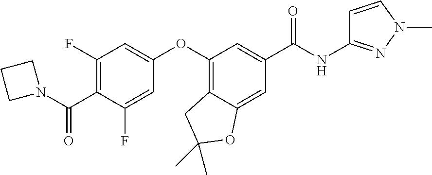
C1(F)=C(C(N2CCC2)=O)C(F)=CC(OC2=C3C(=CC(C(NC4=NN(C)C=C4)=O)=C2)OC(C)(C)C3)=C1
